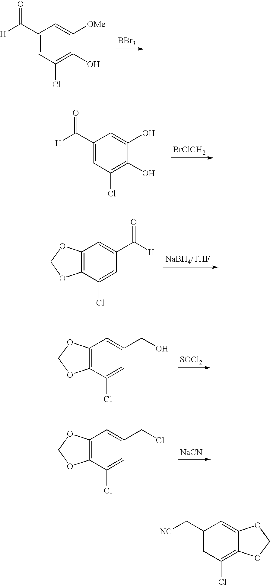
[BBr3].C1(C([H])=O)=CC(Cl)=C(O)C([OMe])=C1.[BrClCH2].C1(C([H])=O)=CC(Cl)=C(O)C(O)=C1.[NaBH4/THF].C12=C(C(Cl)=CC(C([H])=O)=C1)OCO2.[SOCl2].C12=C(C(Cl)=CC(CO)=C1)OCO2.[NaCN].C12=C(C(Cl)=CC(CCl)=C1)OCO2.C1(C[NC])=CC(Cl)=C2C(=C1)OCO2
